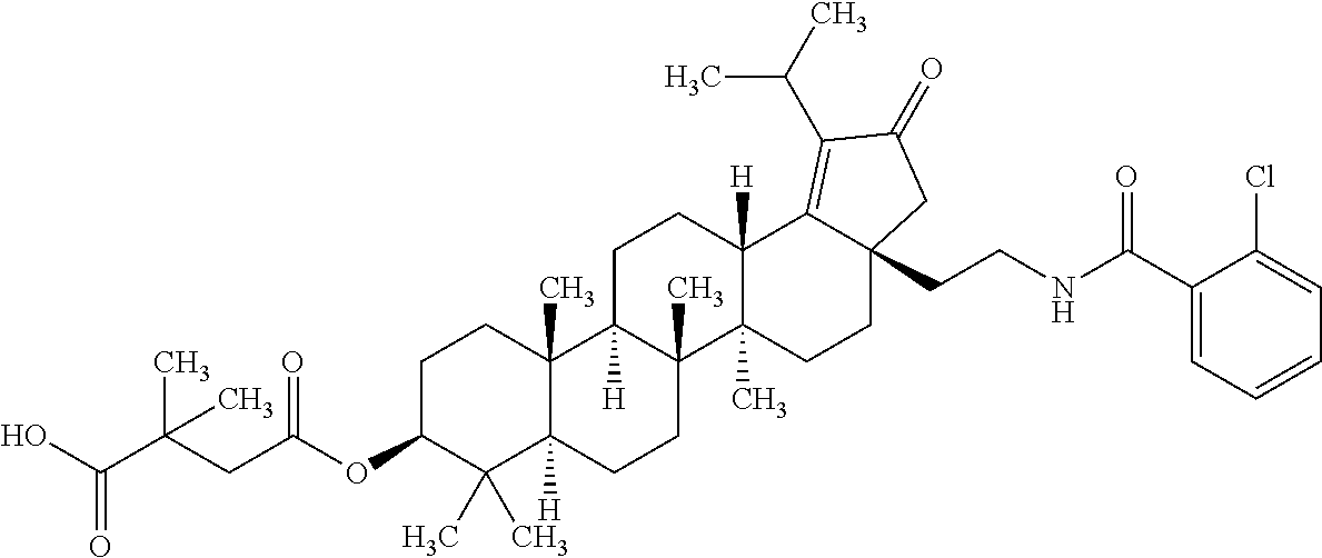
C1C(OC(CC(C(O)=O)(C)C)=O)C(C)(C)C2([H])C(C)(C1)C1([H])C(C)(CC2)C2(C)C([H])(CC1)C1=C(C(C)C)C(=O)CC1(CCNC(C1=CC=CC=C1Cl)=O)CC2
